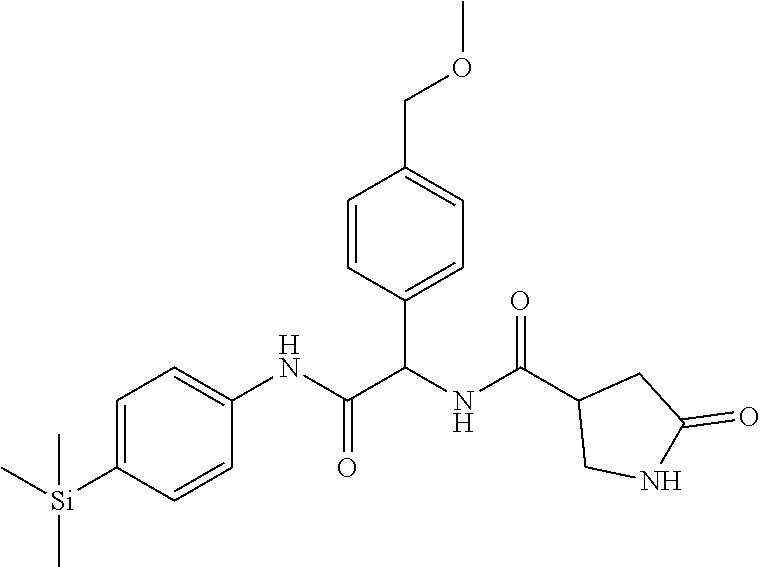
C1=C([Si](C)(C)C)C=CC(NC(=O)C(NC(C2CNC(=O)C2)=O)C2=CC=C(COC)C=C2)=C1
